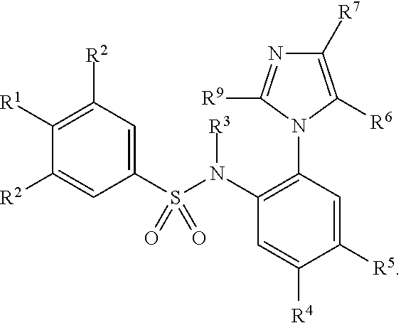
C1(S(N(C2=C(N3C([R6])=C([R7])N=C3[R9])C=C([R5])C([R4])=C2)[R3])(=O)=O)=CC([R2])=C([R1])C([R2])=C1
